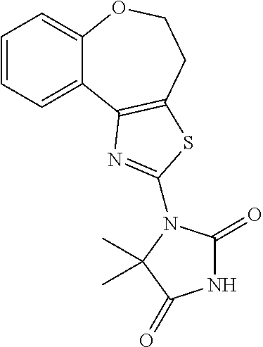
C1=CC=C2C(=C1)C1=C(CCO2)SC(N2C(=O)NC(=O)C2(C)C)=N1
